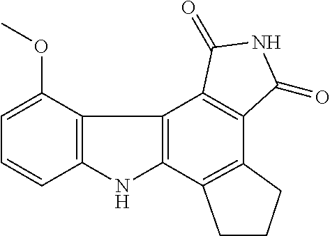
C12=C(C(OC)=CC=C1)C1=C(C3=C(C4=C1C(=O)NC4=O)CCC3)N2
